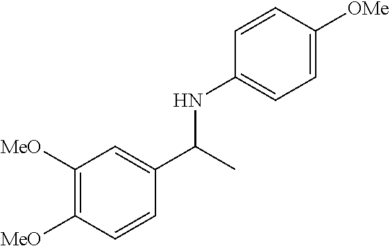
C1([MeO])=C([MeO])C=CC(C(C)NC2=CC=C([OMe])C=C2)=C1
